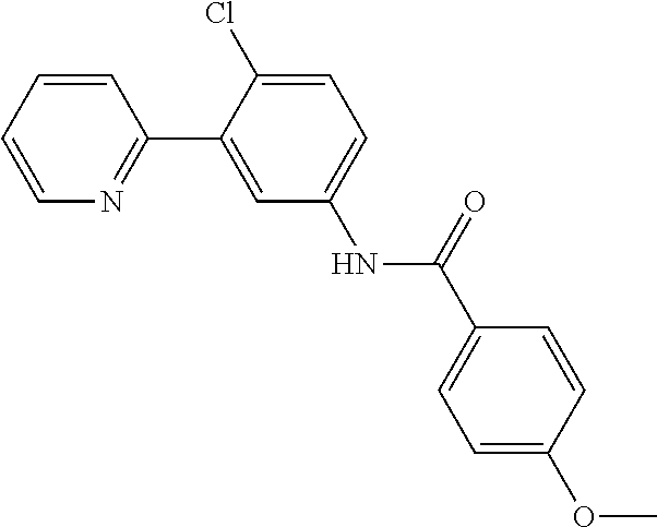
C1=CC=CN=C1C1=CC(NC(C2=CC=C(OC)C=C2)=O)=CC=C1Cl
